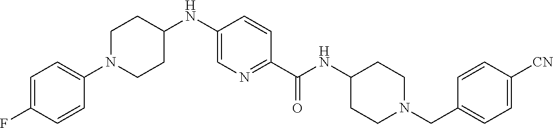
N(C(C1=NC=C(NC2CCN(C3=CC=C(F)C=C3)CC2)C=C1)=O)C1CCN(CC2=CC=C([CN])C=C2)CC1
